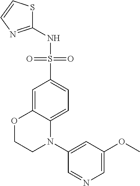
C1(NS(C2=CC=C3C(=C2)OCCN3C2=CC(OC)=CN=C2)(=O)=O)=NC=CS1
